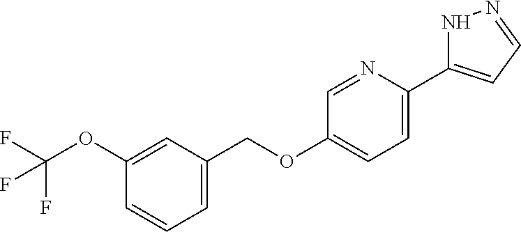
C1(OC(F)(F)F)=CC(COC2=CC=C(C3=CC=NN3)N=C2)=CC=C1
